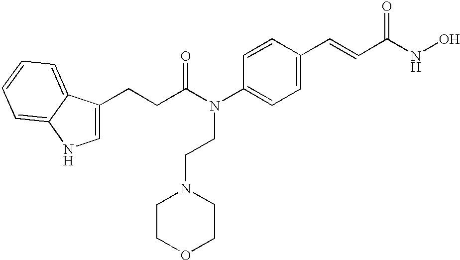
C1=C(CCC(N(C2=CC=C(C=CC(NO)=O)C=C2)CCN2CCOCC2)=O)C2=CC=CC=C2N1
